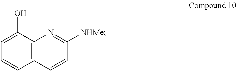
C1=CC2=C(C(O)=C1)N=C([NHMe])C=C2
